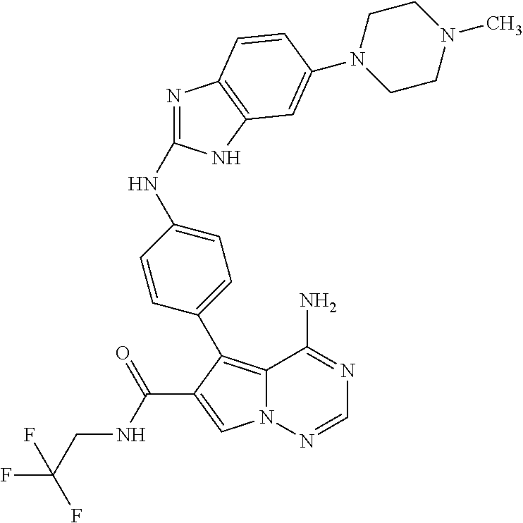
N(C1=NC2=C(N1)C=C(N1CCN(C)CC1)C=C2)C1=CC=C(C2=C3N(N=CN=C3N)C=C2C(NCC(F)(F)F)=O)C=C1
